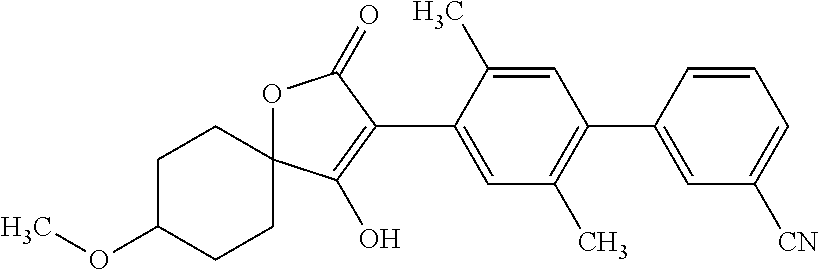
O1C2(C(O)=C(C3=CC(C)=C(C4=CC([CN])=CC=C4)C=C3C)C1=O)CCC(OC)CC2
